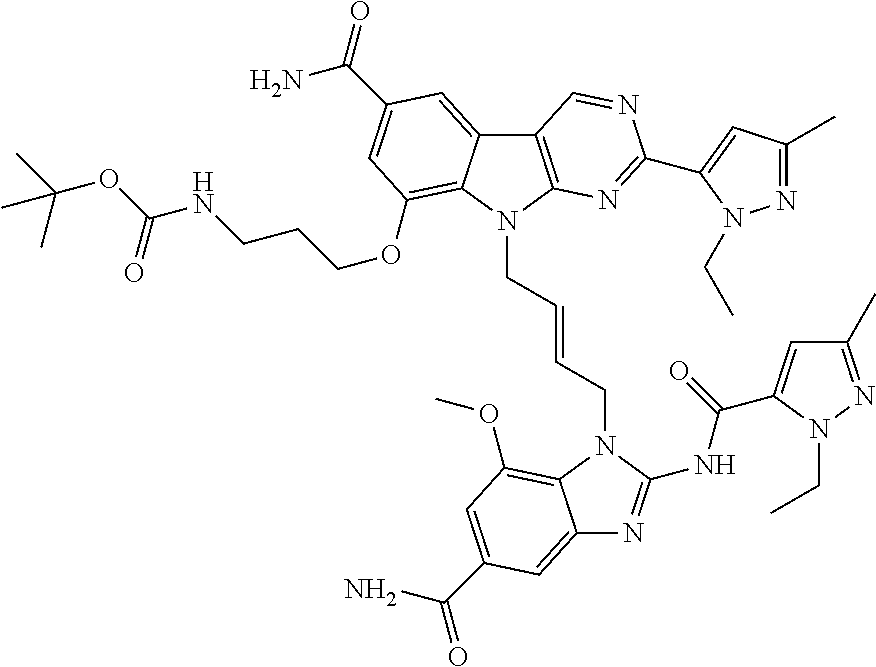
C12=C(N=C(C3=CC(C)=NN3CC)N=C1)N(CC=CCN1C(NC(=O)C3=CC(C)=NN3CC)=NC3=CC(C(N)=O)=CC(OC)=C31)C1=C(OCCCNC(OC(C)(C)C)=O)C=C(C(=O)N)C=C21
